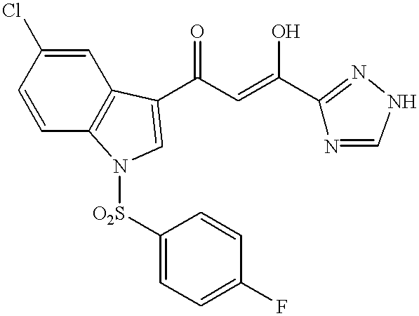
C1=CC2=C(C=C1Cl)C(C(C=C(O)C1=NNC=N1)=O)=CN2[O2S]C1=CC=C(F)C=C1
